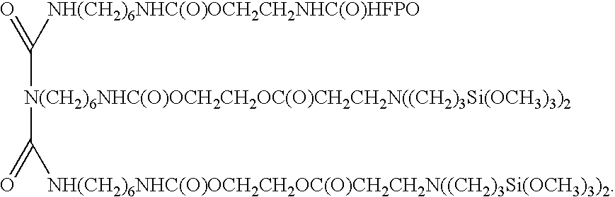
C([N(CH2)6NHC(O)OCH2CH2OC(O)CH2CH2N((CH2)3Si(OCH3)3)2]C([NH(CH2)6NHC(O)OCH2CH2OC(O)CH2CH2N((CH2)3Si(OCH3)3)2])=O)([NH(CH2)6NHC(O)OCH2CH2NHC(O)HFPO])=O
